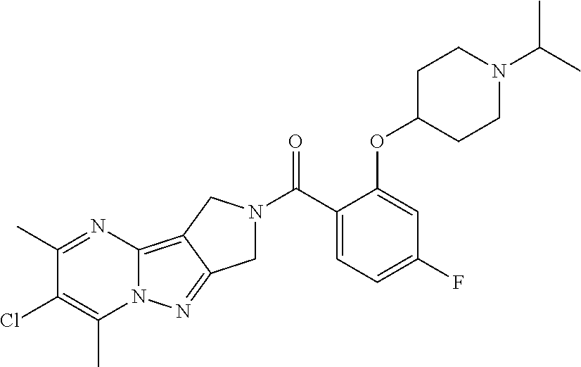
C(C1=CC=C(F)C=C1OC1CCN(C(C)C)CC1)(=O)N1CC2=NN3C(=C2C1)N=C(C)C(Cl)=C3C
